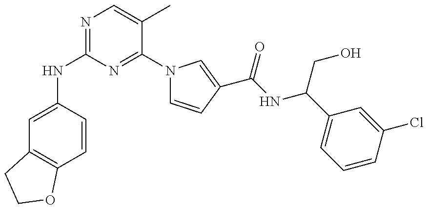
N(C1=NC=C(C)C(N2C=CC(C(NC(C3=CC=CC(Cl)=C3)CO)=O)=C2)=N1)C1=CC2=C(C=C1)OCC2
